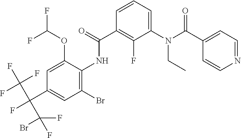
C1=C(OC(F)F)C(NC(C2=C(F)C(N(CC)C(=O)C3=CC=NC=C3)=CC=C2)=O)=C(Br)C=C1C(F)(C(F)(F)F)C(F)(Br)F
